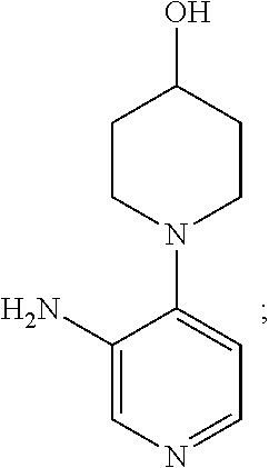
OC1CCN(C2=CC=NC=C2N)CC1
